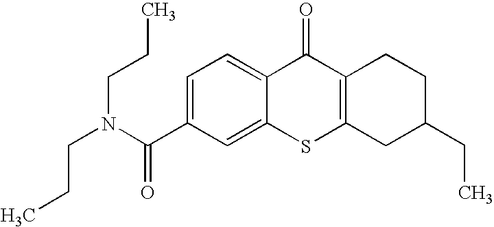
C1(C(=O)N(CCC)CCC)=CC=C2C(=C1)SC1=C(C2=O)CCC(CC)C1
